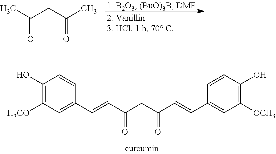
CC(CC(C)=O)=O.C1(O)=C([H3CO])C=C(C=CC(CC(C=CC2=CC([OCH3])=C(O)C=C2)=O)=O)C=C1
